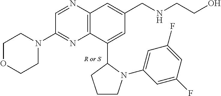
C12=C(N=CC(N3CCOCC3)=N1)C=C(CNCCO)C=C2C1CCCN1C1=CC(F)=CC(F)=C1
